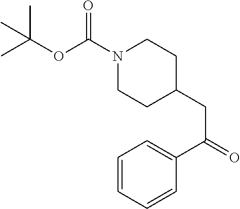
N1(C(OC(C)(C)C)=O)CCC(CC(=O)C2=CC=CC=C2)CC1
